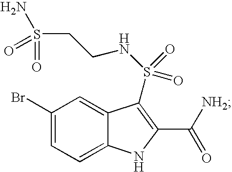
N(S(=O)(=O)C1=C(C([NH2])=O)NC2=CC=C(Br)C=C21)CCS(N)(=O)=O
